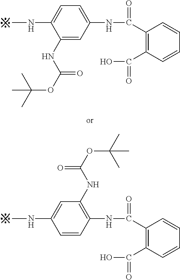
C1(NC(=O)OC(C)(C)C)=CC(NC(C2=C(C(O)=O)C=CC=C2)=O)=CC=C1NC.C1=CC(NC(C2=C(C(O)=O)C=CC=C2)=O)=C(NC(OC(C)(C)C)=O)C=C1NC
